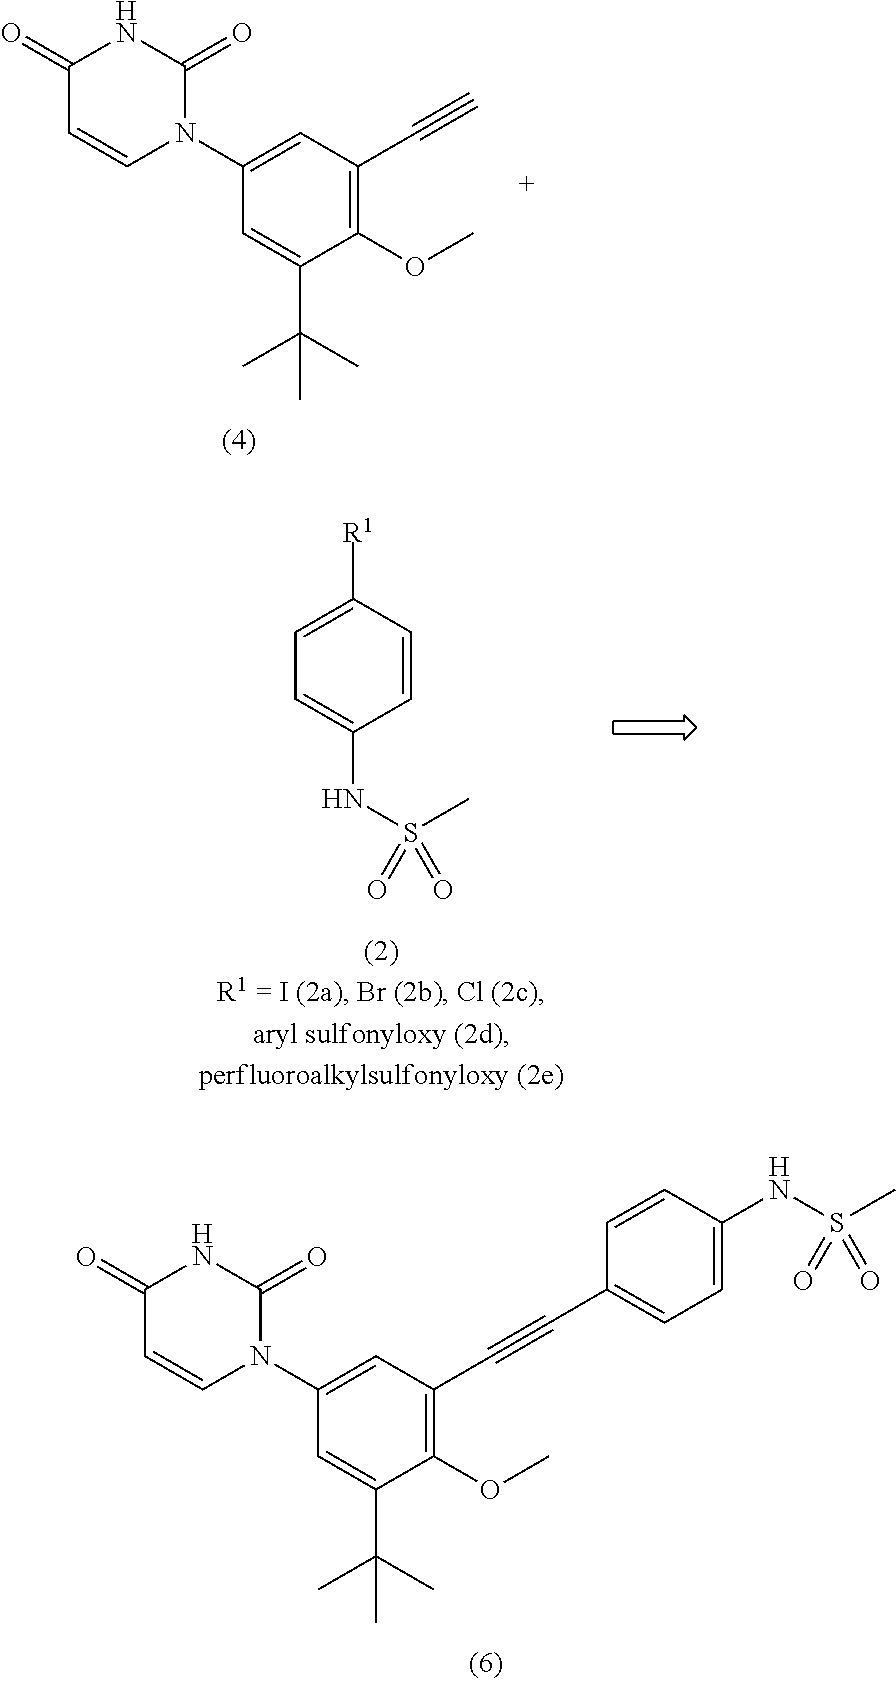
C1(OC)=C(C#CC2=CC=C(NS(C)(=O)=O)C=C2)C=C(N2C(=O)NC(=O)C=C2)C=C1C(C)(C)C.C1=CC([R1])=CC=C1NS(=O)(C)=O.C1(OC)=C(C#C)C=C(N2C(=O)NC(=O)C=C2)C=C1C(C)(C)C
